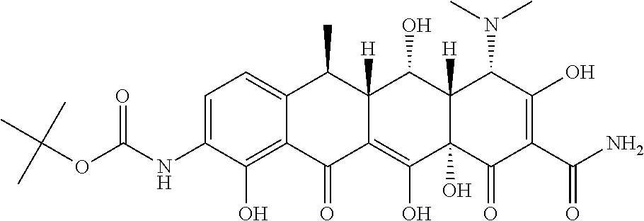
C1=C(NC(OC(C)(C)C)=O)C(O)=C2C(=C1)C(C)C1([H])C(=C(O)C3(O)C([H])(C1O)C(N(C)C)C(O)=C(C(N)=O)C3=O)C2=O
